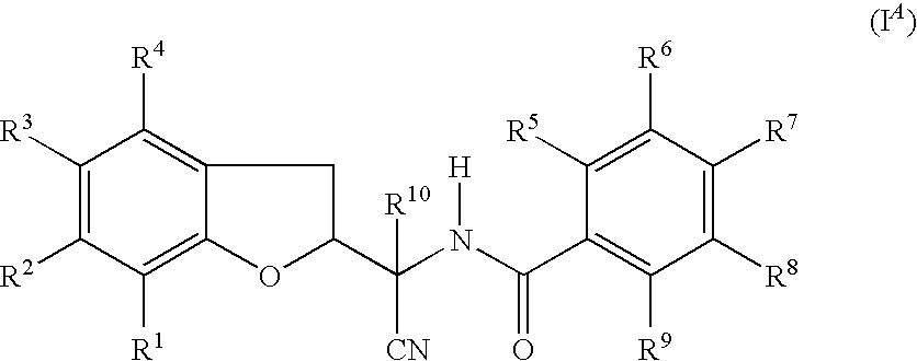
C1([R3])=C([R2])C([R1])=C2C(=C1[R4])CC(C(N(C(C1=C([R9])C([R8])=C([R7])C([R6])=C1[R5])=O)[H])([CN])[R10])O2
